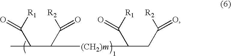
C([R1])(C(C(C([R2])=O)[(CH2)m]C(C([R1])=O)CC([R2])=O)C)=O
